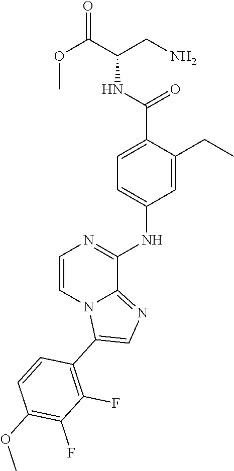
N1=C(NC2=CC=C(C(NC(C(=O)OC)CN)=O)C(CC)=C2)C2=NC=C(C3=C(F)C(F)=C(OC)C=C3)N2C=C1
